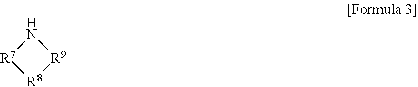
[R8]1[R9]N[R7]1
